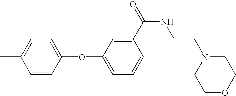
C1=CC(OC2=CC=CC(C(=O)NCCN3CCOCC3)=C2)=CC=C1C
